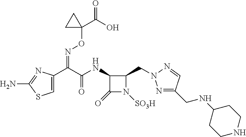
C1(NC(C(C2=CSC(N)=N2)=NOC2(C(=O)O)CC2)=O)C(=O)N([SO3H])C1CN1N=C(CNC2CCNCC2)C=N1
